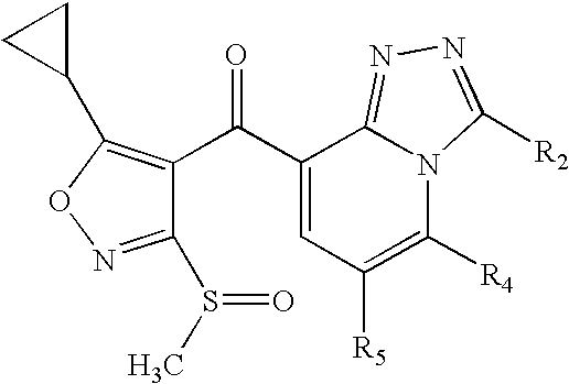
C(C1=CC([R5])=C([R4])N2C1=NN=C2[R2])(=O)C1=C(C2CC2)ON=C1S(C)=O
